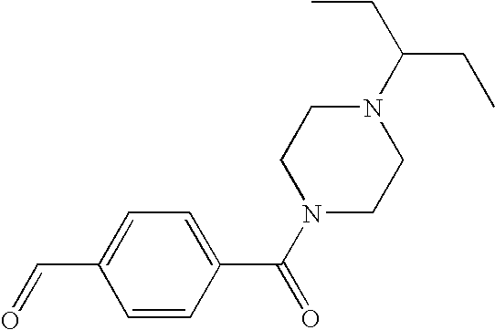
N1(C(CC)CC)CCN(C(C2=CC=C(C=O)C=C2)=O)CC1
